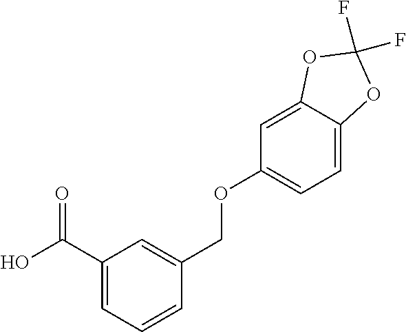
C1(C(O)=O)=CC=CC(COC2=CC=C3C(=C2)OC(F)(F)O3)=C1
